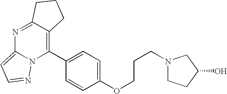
N1=C2C(=C(C3=CC=C(OCCCN4CCC(O)C4)C=C3)N3C1=CC=N3)CCC2
